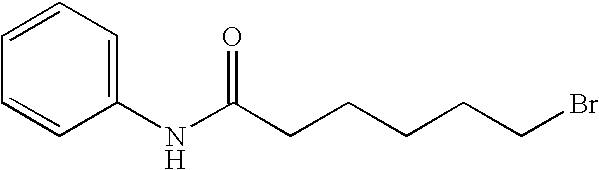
C(CCCCBr)C(NC1=CC=CC=C1)=O
